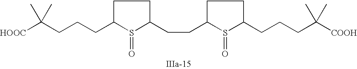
C1C(CCCC([HOOC])(C)C)S(=O)C(CCC2S(=O)C(CCCC([COOH])(C)C)CC2)C1
